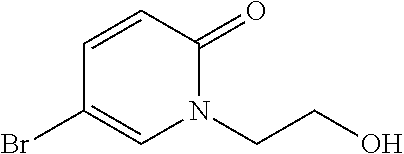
C1=CC(Br)=CN(CCO)C1=O
